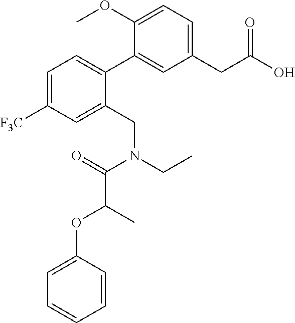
C1=C([F3C])C=C(CN(CC)C(=O)C(OC2=CC=CC=C2)C)C(C2=CC(CC(O)=O)=CC=C2OC)=C1
